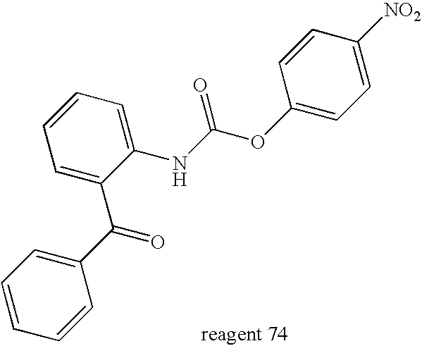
C1(NC(OC2=CC=C([NO2])C=C2)=O)=CC=CC=C1C(C1=CC=CC=C1)=O
